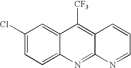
C1(Cl)=CC=C2C(=C1)C([CF3])=C1C(=N2)N=CC=C1
